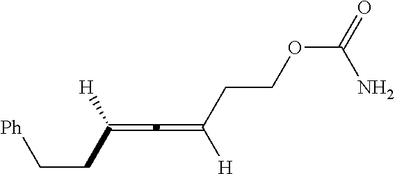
C([H])(CC[Ph])=C=C([H])CCOC(=O)N
